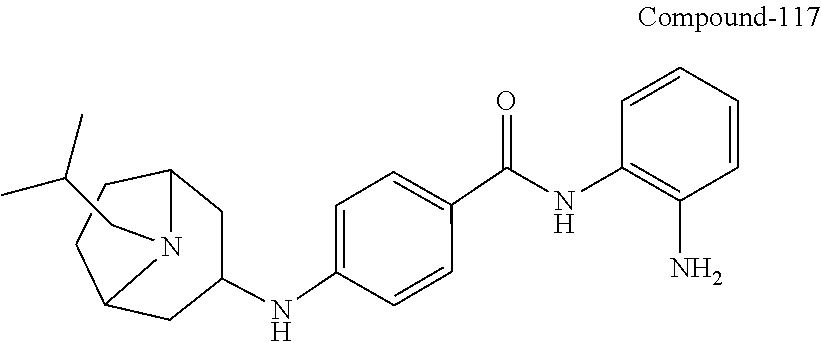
C1=C(NC2CC3CCC(C2)N3CC(C)C)C=CC(C(=O)NC2=C(N)C=CC=C2)=C1
